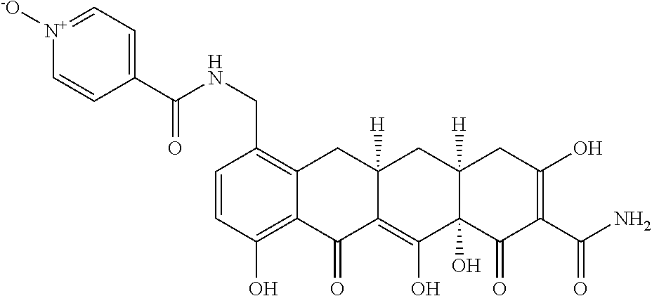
C1=CC(O)=C2C(=C1CNC(C1=CC=[N+]([-O])C=C1)=O)CC1([H])C(=C(O)C3(O)C([H])(C1)CC(O)=C(C(N)=O)C3=O)C2=O
